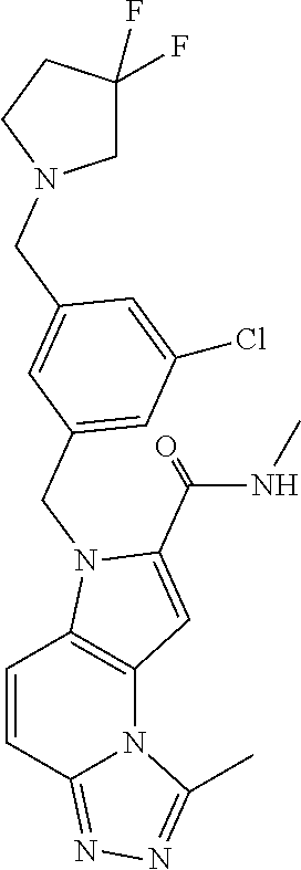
C1=CC2=NN=C(C)N2C2=C1N(CC1=CC(Cl)=CC(CN3CC(F)(F)CC3)=C1)C(C(NC)=O)=C2
